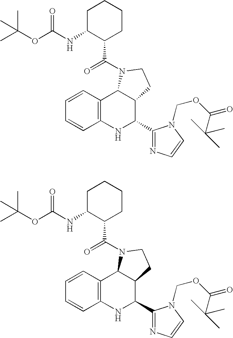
C1=CC2=C(C=C1)NC(C1=NC=CN1COC(=O)C(C)(C)C)C1C2N(C(C2C(NC(OC(C)(C)C)=O)CCCC2)=O)CC1.C1=CC2=C(C=C1)NC(C1=NC=CN1COC(=O)C(C)(C)C)C1C2N(C(C2C(NC(OC(C)(C)C)=O)CCCC2)=O)CC1
